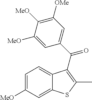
C12=CC=C([MeO])C=C1SC(C)=C2C(C1=CC([OMe])=C([MeO])C([MeO])=C1)=O
